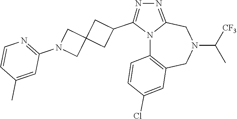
N12C3=C(CN(C([CF3])C)CC1=NN=C2C1CC2(C1)CN(C1=NC=CC(C)=C1)C2)C=C(Cl)C=C3
